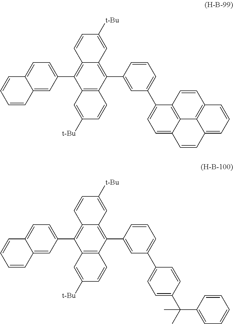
C12=C(C(C3=CC(C4=CC=C5C6=C4C=CC4=C6C(=CC=C4)C=C5)=CC=C3)=C3C(=C1C1=CC=C4C(=C1)C=CC=C4)C=CC([t-Bu])=C3)C=CC([t-Bu])=C2.C12=C(C(C3=CC(C4=CC=C(C(C5=CC=CC=C5)(C)C)C=C4)=CC=C3)=C3C(=C1C1=CC=C4C(=C1)C=CC=C4)C=CC([t-Bu])=C3)C=CC([t-Bu])=C2
